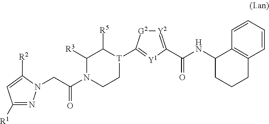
C1([R1])=NN(CC(N2CC[T](C3=[Y1]C(C(NC4C5=C(C=CC=C5)CCC4)=O)=[Y2][G2]3)C([R5])C2[R3])=O)C([R2])=C1
